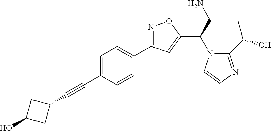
C1=C(C#CC2CC(O)C2)C=CC(C2=NOC(C(N3C(C(O)C)=NC=C3)CN)=C2)=C1
